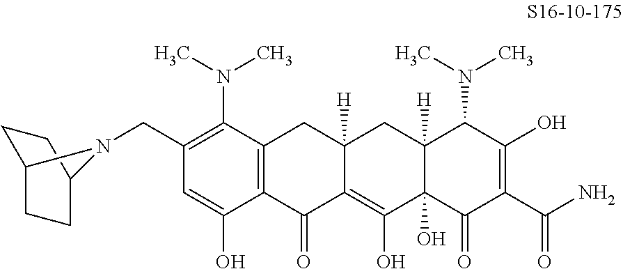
C1(CN2C3CCC2CC3)=C(N(C)C)C2=C(C(O)=C1)C(=O)C1=C(O)C3(O)C([H])(CC1([H])C2)C(N(C)C)C(O)=C(C(N)=O)C3=O
